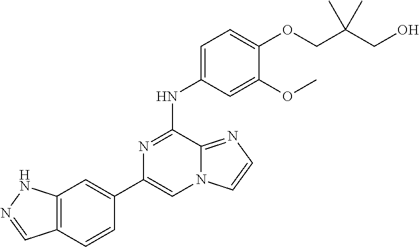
C1(C2=CC3=C(C=C2)C=NN3)=CN2C(=NC=C2)C(NC2=CC=C(OCC(CO)(C)C)C(OC)=C2)=N1
